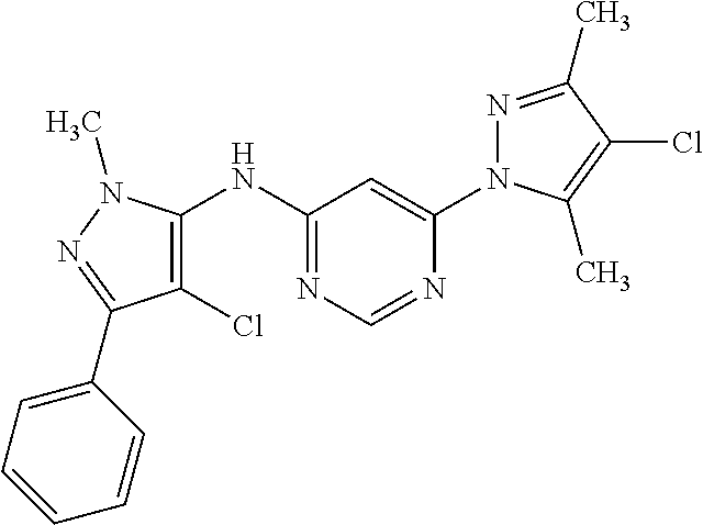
C1(Cl)=C(NC2=NC=NC(N3N=C(C)C(Cl)=C3C)=C2)N(C)N=C1C1=CC=CC=C1
